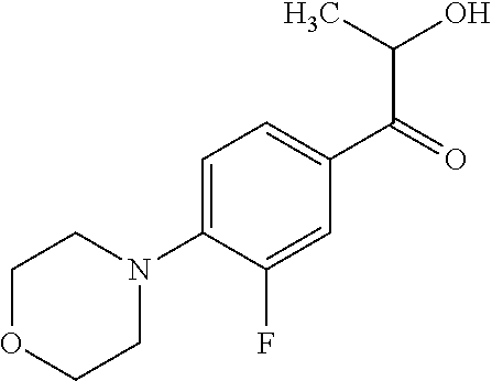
C1=C(N2CCOCC2)C(F)=CC(C(=O)C(O)C)=C1
